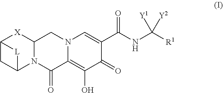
C12CC(N3C([X]1)CN1C(=C(O)C(=O)C(C(NC([R1])([Y1])[Y2])=O)=C1)C3=O)[L]2
